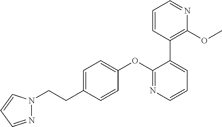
C1=C(CCN2N=CC=C2)C=CC(OC2=NC=CC=C2C2=C(OC)N=CC=C2)=C1
